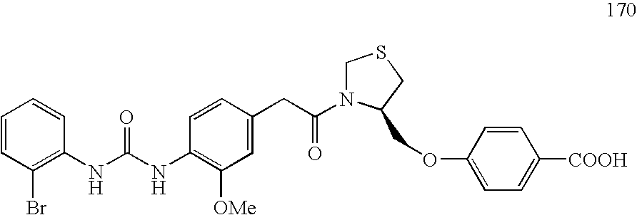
C1=CC(Br)=C(NC(=O)NC2=C([OMe])C=C(CC(=O)N3CSCC3COC3=CC=C([COOH])C=C3)C=C2)C=C1
